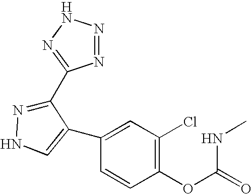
N1=NNN=C1C1=NNC=C1C1=CC(Cl)=C(OC(=O)NC)C=C1
